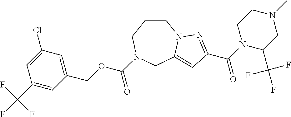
C1CCN(C(OCC2=CC(Cl)=CC(C(F)(F)F)=C2)=O)CC2=CC(C(=O)N3C(C(F)(F)F)CN(C)CC3)=NN12
